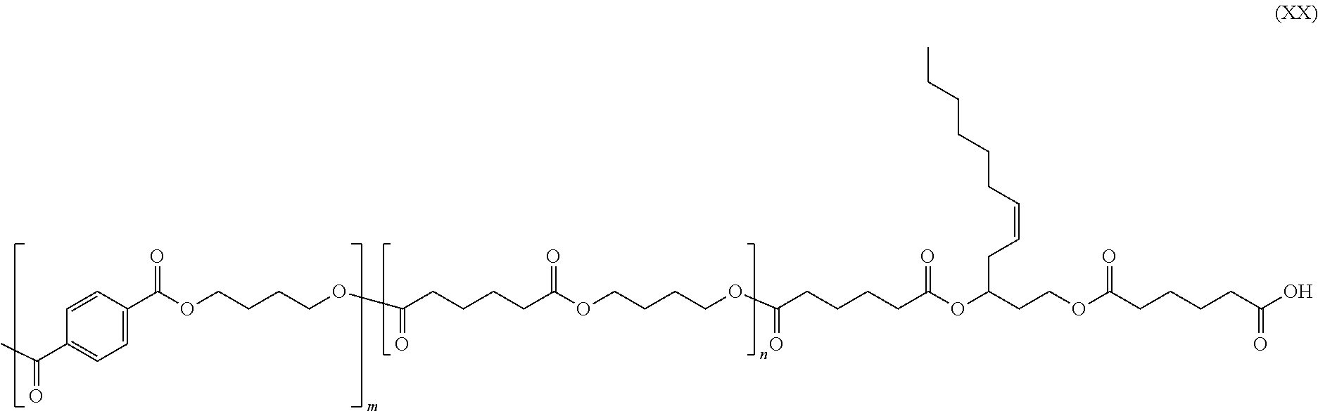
C(CCCC(OCCCCOC(CCCCC(OC(CCOC(CCCCC(=O)O)=O)CC=CCCCCCC)=O)=O)=O)C(=O)OCCCCOC(C1=CC=C(C(C)=O)C=C1)=O
